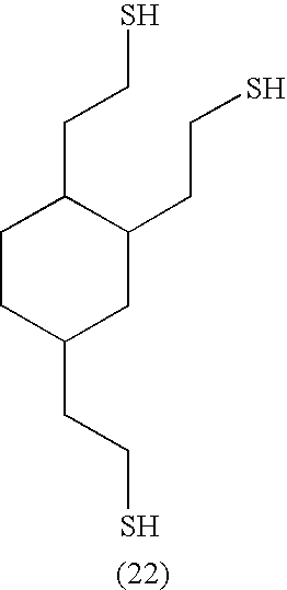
C1CC(CCS)CC(CCS)C1CCS
